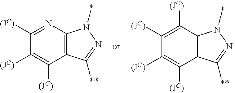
C1([(JC)])=C([(JC)])C2=C(N=C1[(JC)])N(*)N=C2[**].C1([(JC)])=C([(JC)])C2=C(C([(JC)])=C1[(JC)])N(*)N=C2[**]
